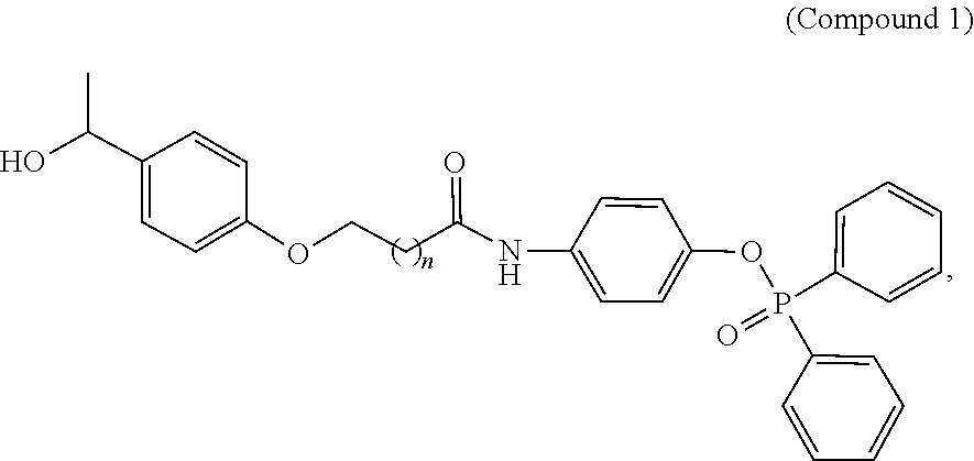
C1(C(O)C)=CC=C(OCCC(=O)NC2=CC=C(OP(C3=CC=CC=C3)(C3=CC=CC=C3)=O)C=C2)C=C1
